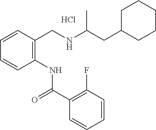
Cl.C1=CC=CC(CNC(CC2CCCCC2)C)=C1NC(C1=C(F)C=CC=C1)=O
